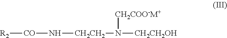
[R2][CO]N[CH2CH2]N([CH2CH2OH])[CH2COO-M+]
